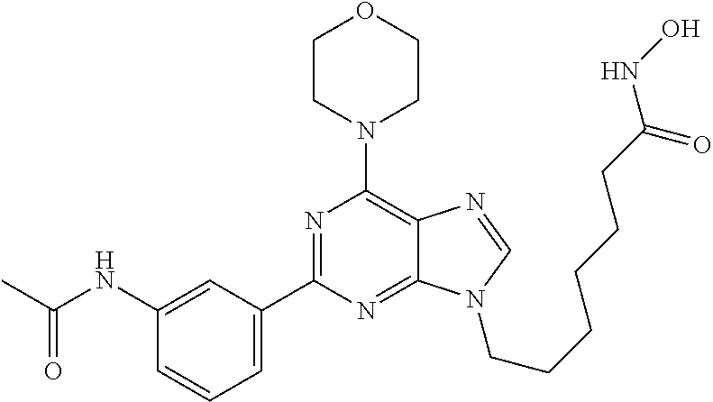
C1CN(C2=C3C(=NC(C4=CC=CC(NC(C)=O)=C4)=N2)N(CCCCCCC(NO)=O)C=N3)CCO1
